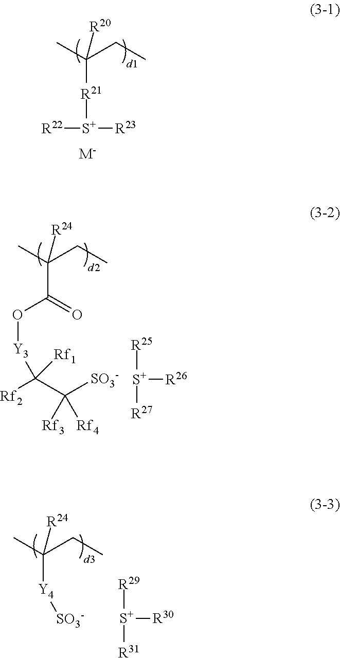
C([R21][S+]([R22])[R23])(C)(CC)[R20].[M-].C(C(=O)O[Y3]C([Rf2])(C([SO3-])([Rf3])[Rf4])[Rf1])(C)(CC)[R24].[R25][S+]([R26])[R27].C([Y4][SO3-])(C)(CC)[R24].[R29][S+]([R30])[R31]
